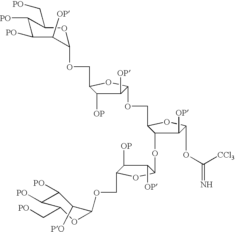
C1([OP])C([OP])C(COC2C([OP])C([PO])C([PO])C(C[PO])O2)OC1OCC1C(OC2C([OP])C([OP])C(COC3C([PO])C([PO])C([PO])C(C[PO])O3)O2)C([OP])C(OC([CCl3])=N)O1
